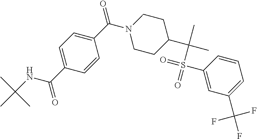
C1=C(C(NC(C)(C)C)=O)C=CC(C(=O)N2CCC(C(C)(C)S(=O)(=O)C3=CC(C(F)(F)F)=CC=C3)CC2)=C1
